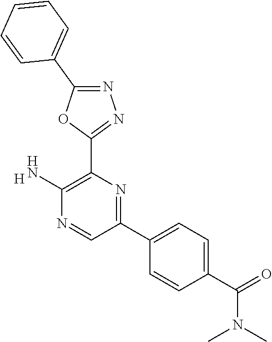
[H].C1(N)=C(C2=NN=C(C3=CC=CC=C3)O2)N=C(C2=CC=C(C(=O)N(C)C)C=C2)C=N1
